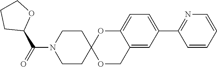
C1=CC=CC(C2=CC=C3C(=C2)COC2(O3)CCN(C(=O)C3OCCC3)CC2)=N1
